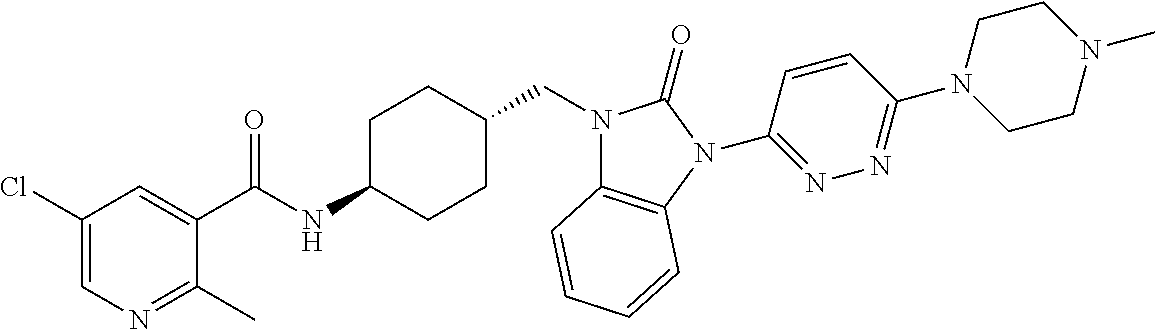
C1(C(NC2CCC(CN3C4=C(N(C5=NN=C(N6CCN(C)CC6)C=C5)C3=O)C=CC=C4)CC2)=O)=CC(Cl)=CN=C1C
